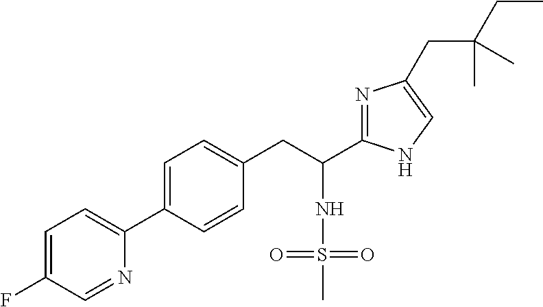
C1=C(F)C=NC(C2=CC=C(CC(C3=NC(CC(CC)(C)C)=CN3)NS(=O)(=O)C)C=C2)=C1
